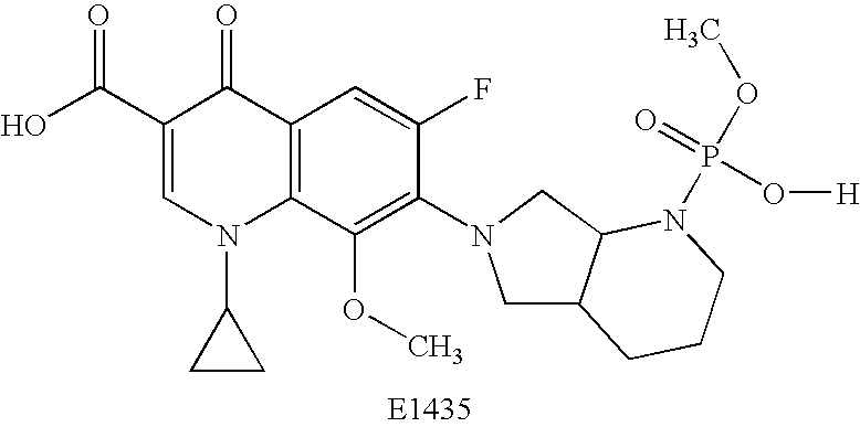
OC(C1=CN(C2CC2)C2=C(C1=O)C=C(F)C(N1CC3C(C1)N(P(OC)(=O)O[H])CCC3)=C2OC)=O
